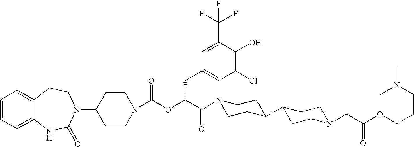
C1=CC=C2C(=C1)CCN(C1CCN(C(OC(C(N3CCC(C4CCN(CC(OCCCN(C)C)=O)CC4)CC3)=O)CC3=CC(Cl)=C(O)C(C(F)(F)F)=C3)=O)CC1)C(=O)N2
